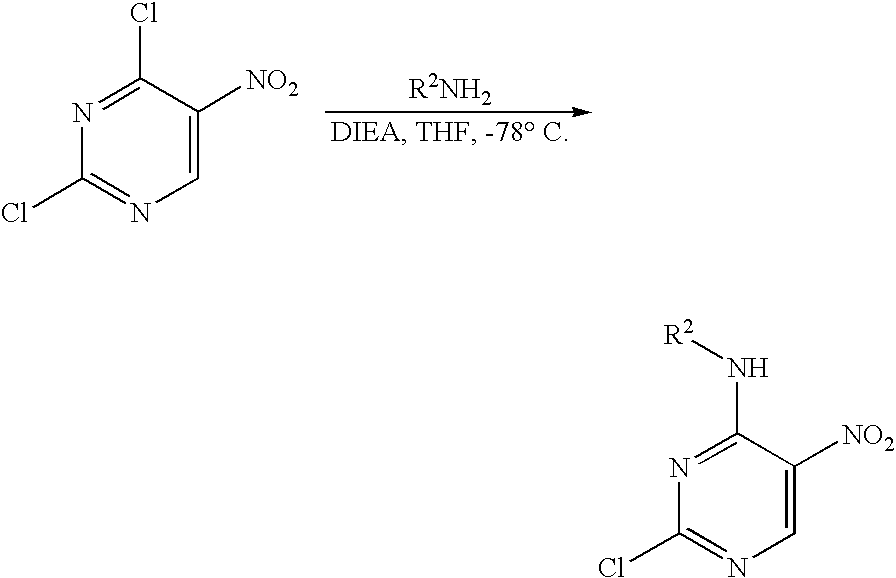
C1(Cl)=NC(Cl)=NC=C1[NO2].C1(N[R2])=NC(Cl)=NC=C1[NO2]
